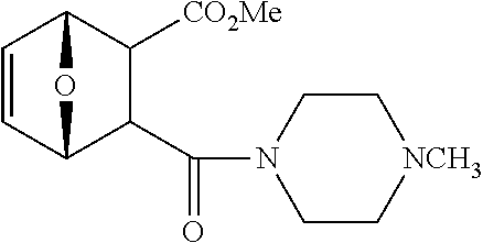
C1=CC2C(C(=O)N3CC[NCH3]CC3)C([CO2Me])C1O2
